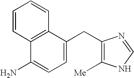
C1=CC2=C(C=C1)C(CC1=C([Me])NC=N1)=CC=C2N
